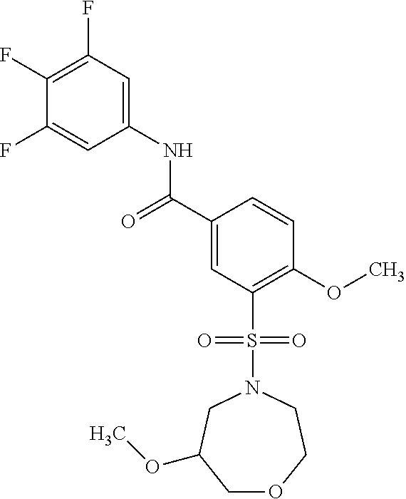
C1(F)=C(F)C=C(NC(C2=CC(S(=O)(=O)N3CC(OC)COCC3)=C(OC)C=C2)=O)C=C1F
